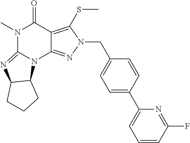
N1(C)C2=NC3C(N2C2=NN(CC4=CC=C(C5=CC=CC(F)=N5)C=C4)C(SC)=C2C1=O)CCC3
